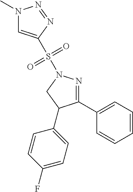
N1(C)C=C(S(N2N=C(C3=CC=CC=C3)C(C3=CC=C(F)C=C3)C2)(=O)=O)N=N1
